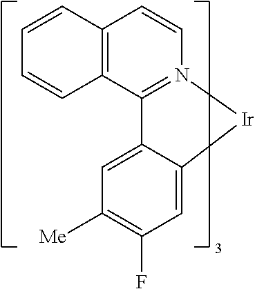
C1=CC2=C(C3=N1[Ir]C1=CC(F)=C([Me])C=C31)C=CC=C2
